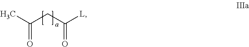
CC(CC([L])=O)=O
